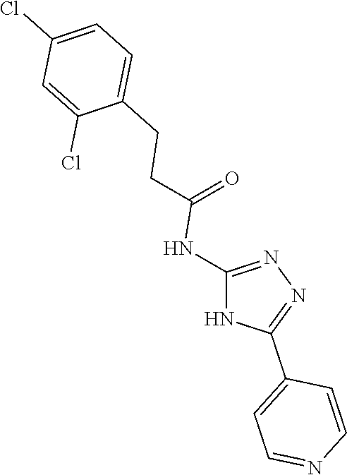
C(=O)(NC1=NN=C(C2=CC=NC=C2)N1)CCC1=CC=C(Cl)C=C1Cl
